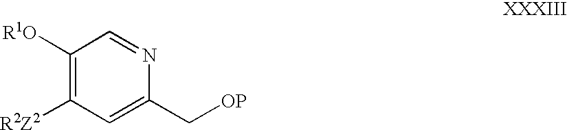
C1([R1O])=C([R2Z2])C=C(C[OP])N=C1
